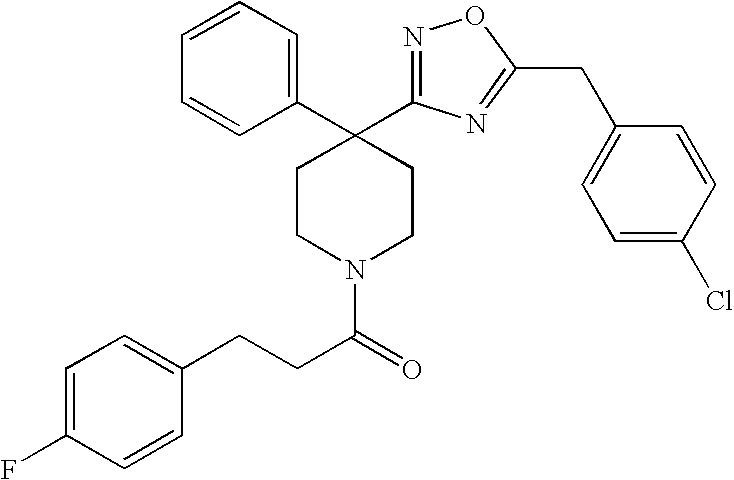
C(CC(N1CCC(C2=CC=CC=C2)(C2=NOC(CC3=CC=C(Cl)C=C3)=N2)CC1)=O)C1=CC=C(F)C=C1
